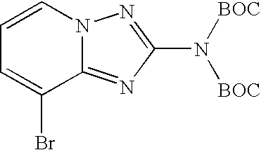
C12=NC(N([BOC])[BOC])=NN1C=CC=C2Br
